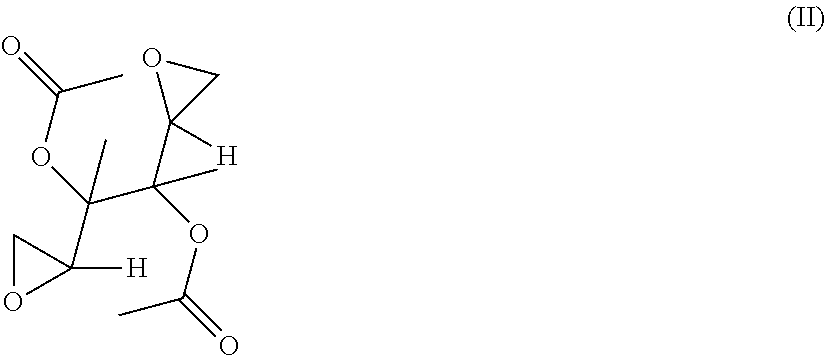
C1OC1([H])C(OC(=O)C)(C(OC(=O)C)(C)C1([H])CO1)C
